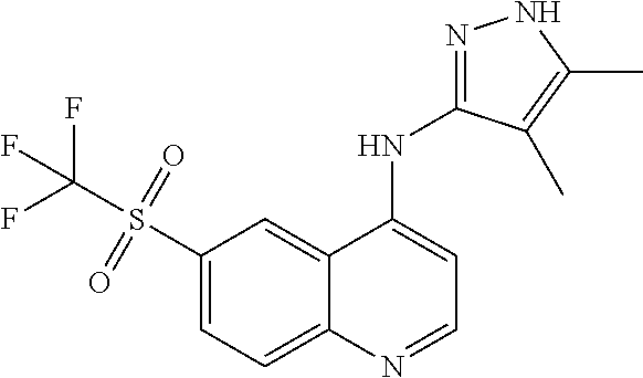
C1(S(=O)(C(F)(F)F)=O)=CC=C2C(=C1)C(NC1=NNC(C)=C1C)=CC=N2
